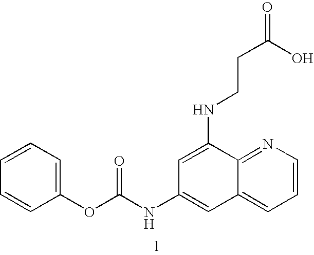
C1=CC=CC(OC(NC2=CC3=CC=CN=C3C(NCCC(=O)O)=C2)=O)=C1
